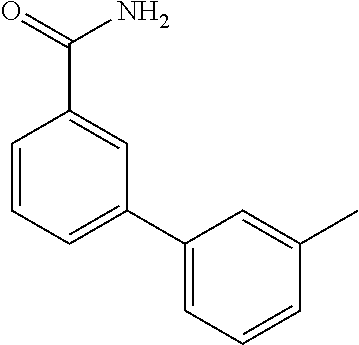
C1=CC=C(C2=CC=CC(C)=C2)C=C1C(=O)N
